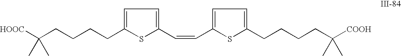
C(CCCC1=CC=C(C=CC2=CC=C(CCCCC([COOH])(C)C)S2)S1)C([HOOC])(C)C
